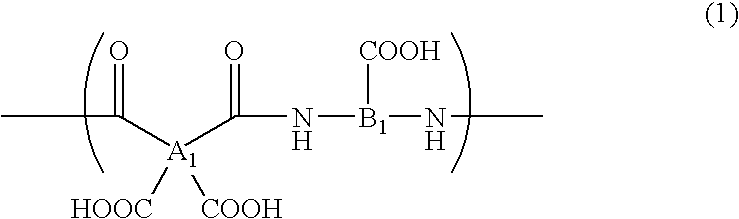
CC([A1](C(N[B1](NC)[COOH])=O)([HOOC])[COOH])=O
